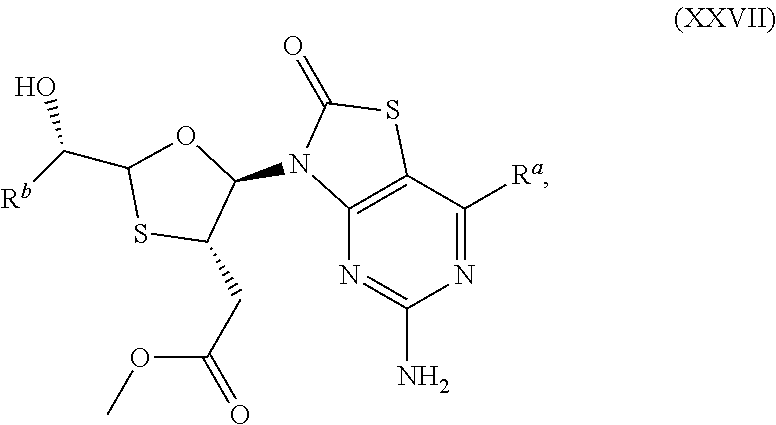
N1=C([Ra])C2=C(N=C1N)N(C1OC(C([Rb])O)SC1CC(=O)OC)C(=O)S2
